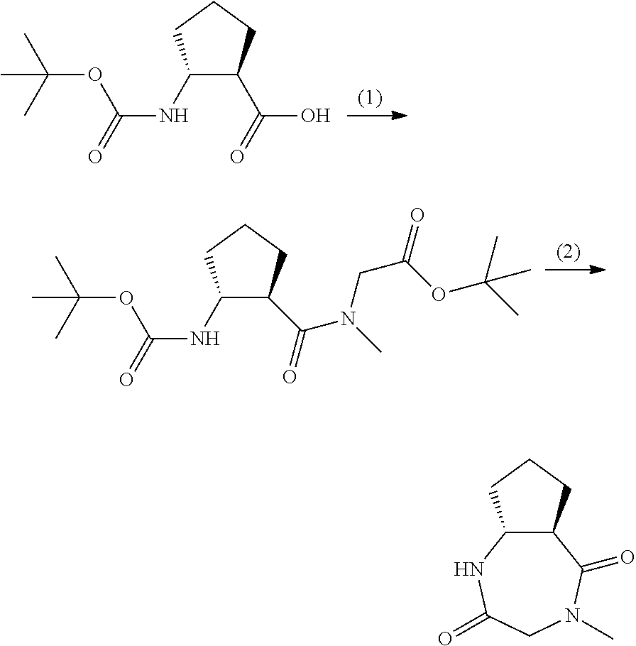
C1(NC(OC(C)(C)C)=O)C(C(O)=O)CCC1.C1(NC(OC(C)(C)C)=O)C(C(N(CC(OC(C)(C)C)=O)C)=O)CCC1.C12C(CCC1)C(=O)N(C)CC(=O)N2
